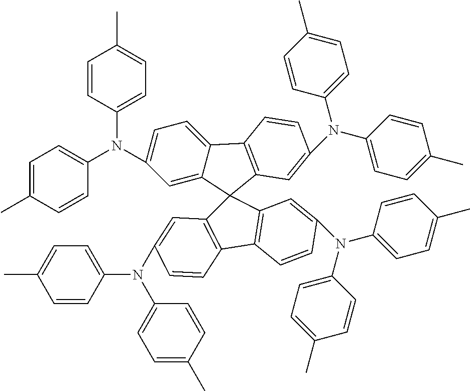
C1=C(C)C=CC(N(C2=CC=C3C(=C2)C2(C4=C3C=CC(N(C3=CC=C(C)C=C3)C3=CC=C(C)C=C3)=C4)C3=C(C4=C2C=C(N(C2=CC=C(C)C=C2)C2=CC=C(C)C=C2)C=C4)C=CC(N(C2=CC=C(C)C=C2)C2=CC=C(C)C=C2)=C3)C2=CC=C(C)C=C2)=C1
